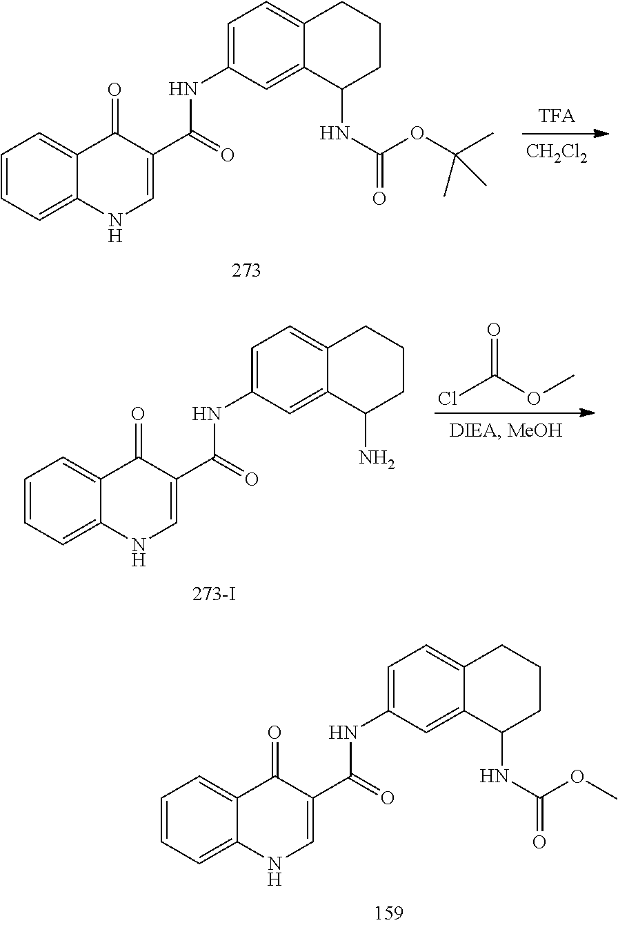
C1=CC=C2C(=C1)C(=O)C(C(=O)NC1=CC=C3C(=C1)C(NC(=O)OC(C)(C)C)CCC3)=CN2.[CH2Cl2].C1=CC=C2C(=C1)C(=O)C(C(=O)NC1=CC=C3C(=C1)C(NC(=O)OC)CCC3)=CN2.ClC(=O)OC.C1=CC=C2C(=C1)C(=O)C(C(=O)NC1=CC=C3C(=C1)C(N)CCC3)=CN2
